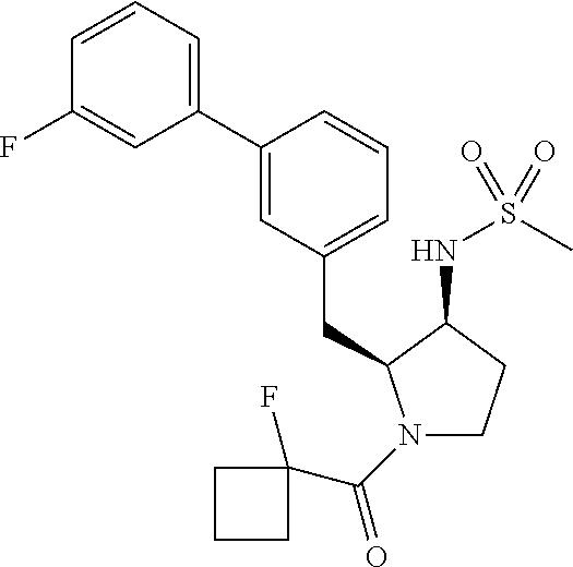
C1(C2=CC=CC(F)=C2)=CC(CC2N(C(C3(F)CCC3)=O)CCC2NS(C)(=O)=O)=CC=C1
